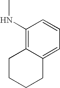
C1(NC)=C2C(=CC=C1)CCCC2
